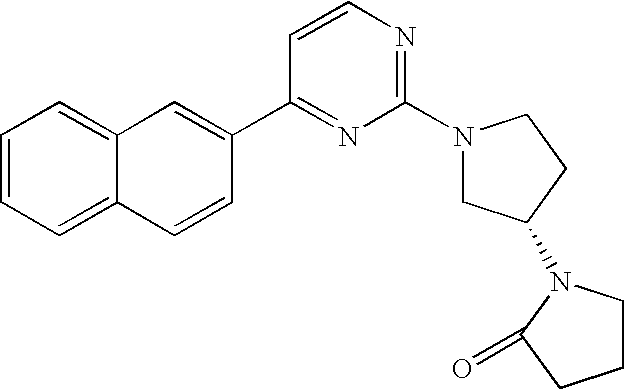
C1=CC=C2C(=C1)C=C(C1=NC(N3CC(N4CCCC4=O)CC3)=NC=C1)C=C2
